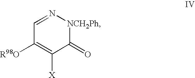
C1=N[NCH2Ph]C(=O)C([X])=C1[R98O]
